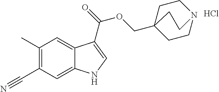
C1(C)=C(C#N)C=C2C(=C1)C(C(=O)OCC13CCN(CC1)CC3)=CN2.Cl
